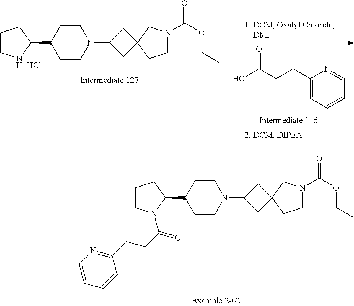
C1CN(C2CC3(C2)CCN(C(=O)OCC)C3)CCC1C1CCCN1.Cl.C1(CCC(O)=O)=CC=CC=N1.C1CN(C2CC3(C2)CCN(C(=O)OCC)C3)CCC1C1CCCN1C(CCC1=NC=CC=C1)=O
